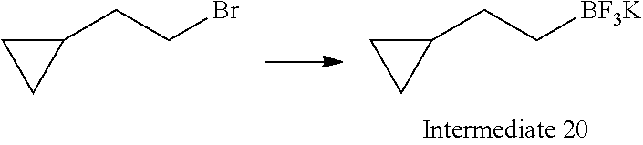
C1(CCBr)CC1.C1(CC[BF3K])CC1
